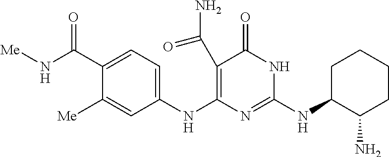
C1(NC2=NC(NC3=CC=C(C(N[Me])=O)C([Me])=C3)=C(C(N)=O)C(=O)N2)C(N)CCCC1
